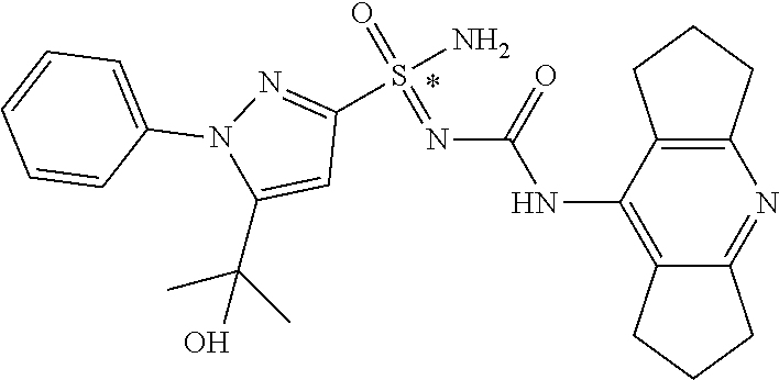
O=S(N)(=NC(NC1=C2CCCC2=NC2=C1CCC2)=O)C1=NN(C2=CC=CC=C2)C(C(O)(C)C)=C1
